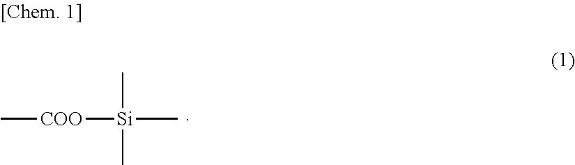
C[COO][Si](C)(C)C
